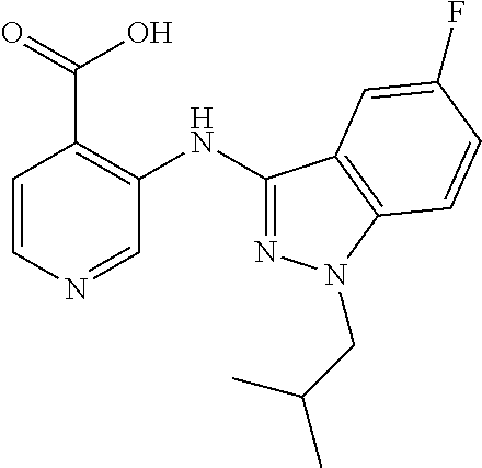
O=C(O)C1=C(NC2=NN(CC(C)C)C3=C2C=C(F)C=C3)C=NC=C1
